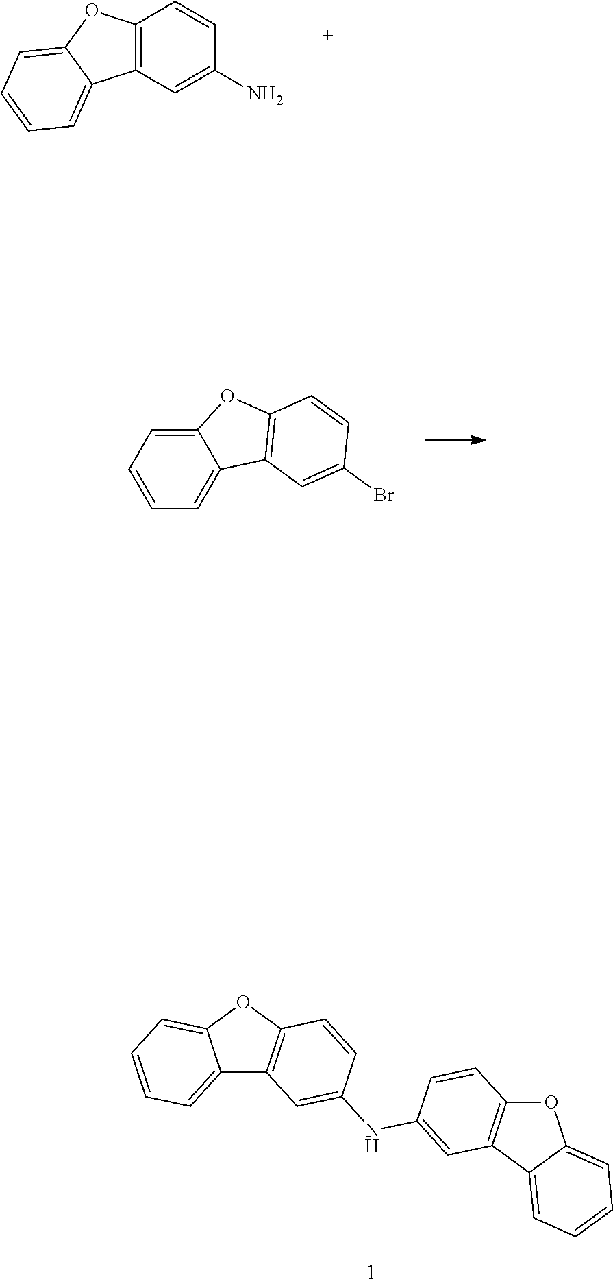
C1=CC(NC2=CC3=C(C=C2)OC2=CC=CC=C23)=CC2=C1OC1=CC=CC=C21.C12=C(C=C(N)C=C1)C1=CC=CC=C1O2.C12=CC=CC=C1C1=C(O2)C=CC(Br)=C1
